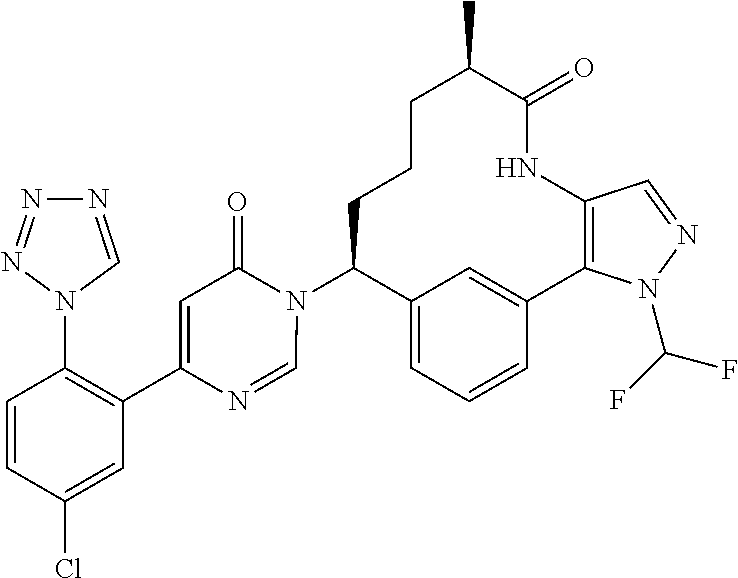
C12=CC=CC(=C1)C1=C(NC(=O)C(C)CCCC2N2C(=O)C=C(C3=C(N4C=NN=N4)C=CC(Cl)=C3)N=C2)C=NN1C(F)F
